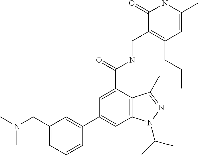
C1=C(C(=O)NCC2=C(CCC)C=C(C)NC2=O)C2=C(C=C1C1=CC(CN(C)C)=CC=C1)N(C(C)C)N=C2C
